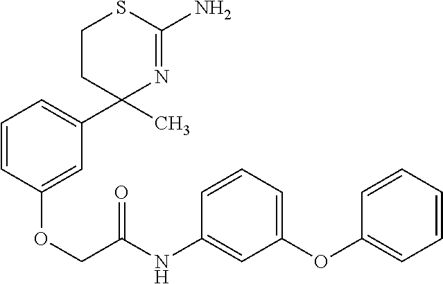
C1CC(C2=CC=CC(OCC(NC3=CC(OC4=CC=CC=C4)=CC=C3)=O)=C2)(C)N=C(N)S1
